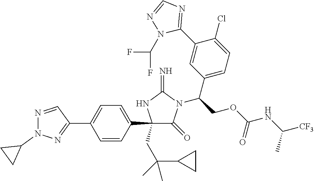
C1(C2=CC=C(C3=NN(C4CC4)N=C3)C=C2)(CC(C2CC2)(C)C)C(=O)N(C(COC(NC([CF3])C)=O)C2=CC=C(Cl)C(C3=NC=NN3C(F)F)=C2)C(=N)N1
